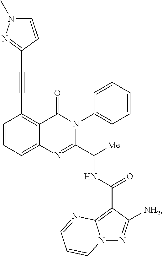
C12=CC=CC(C#CC3=NN(C)C=C3)=C1C(=O)N(C1=CC=CC=C1)C(C([Me])NC(C1=C3N(N=C1[NH2])C=CC=N3)=O)=N2
